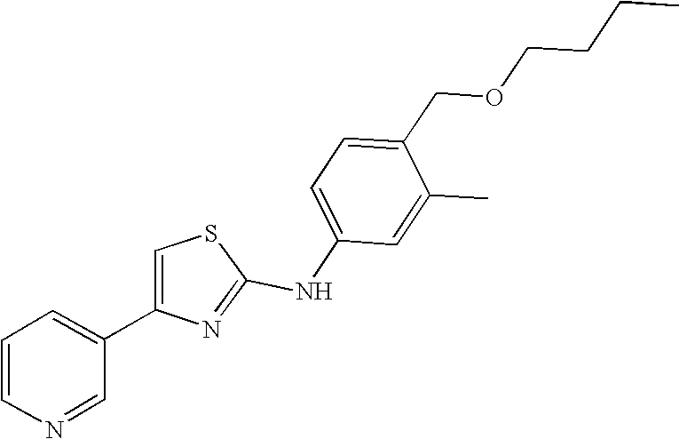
C1=C(NC2=NC(C3=CC=CN=C3)=CS2)C=C(C)C(COCCCC)=C1
